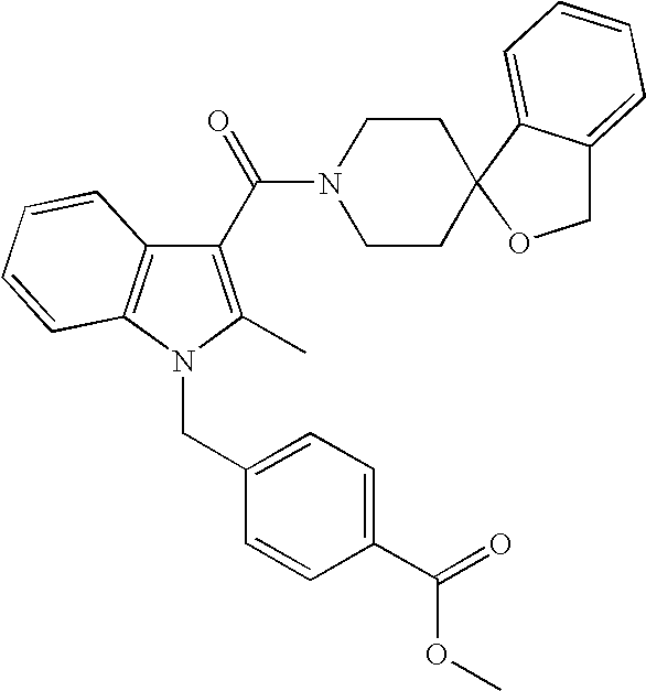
C1(C(=O)N2CCC3(CC2)C2=CC=CC=C2CO3)=C(C)N(CC2=CC=C(C(=O)OC)C=C2)C2=C1C=CC=C2
